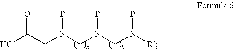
OC(CN(CN(CN([R])P)P)P)=O
